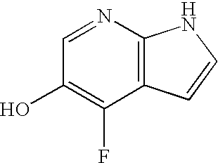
C1=NC2=C(C(F)=C1O)C=CN2
